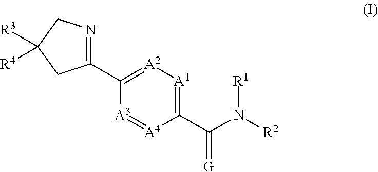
[A2]1=C(C2=NCC([R3])([R4])C2)[A3]=[A4]C(C(N([R2])[R1])=[G])=[A1]1
